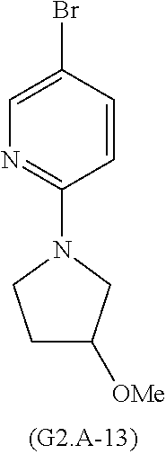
C1=C(Br)C=CC(N2CCC([OMe])C2)=N1
